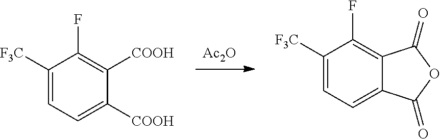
[Ac2O].C1([F3C])=CC=C2C(=C1F)C(=O)OC2=O.C1([F3C])=CC=C([COOH])C([COOH])=C1F
